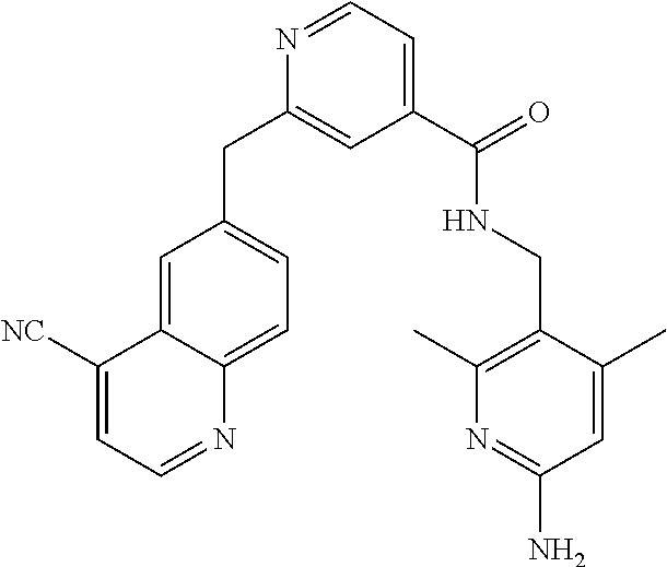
C1=C2C(=CC=C1CC1=CC(C(=O)NCC3=C(C)N=C(N)C=C3C)=CC=N1)N=CC=C2[NC]
